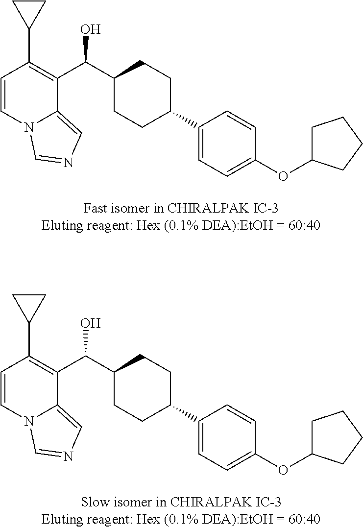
C1=CN2C(=CN=C2)C(C(C2CCC(C3=CC=C(OC4CCCC4)C=C3)CC2)O)=C1C1CC1.C1=CN2C(=CN=C2)C(C(C2CCC(C3=CC=C(OC4CCCC4)C=C3)CC2)O)=C1C1CC1
